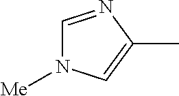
C1=NC(C)=CN1[Me]
